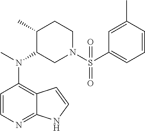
C12=C(N(C)C3CN(S(=O)(C4=CC=CC(C)=C4)=O)CCC3C)C=CN=C1NC=C2
